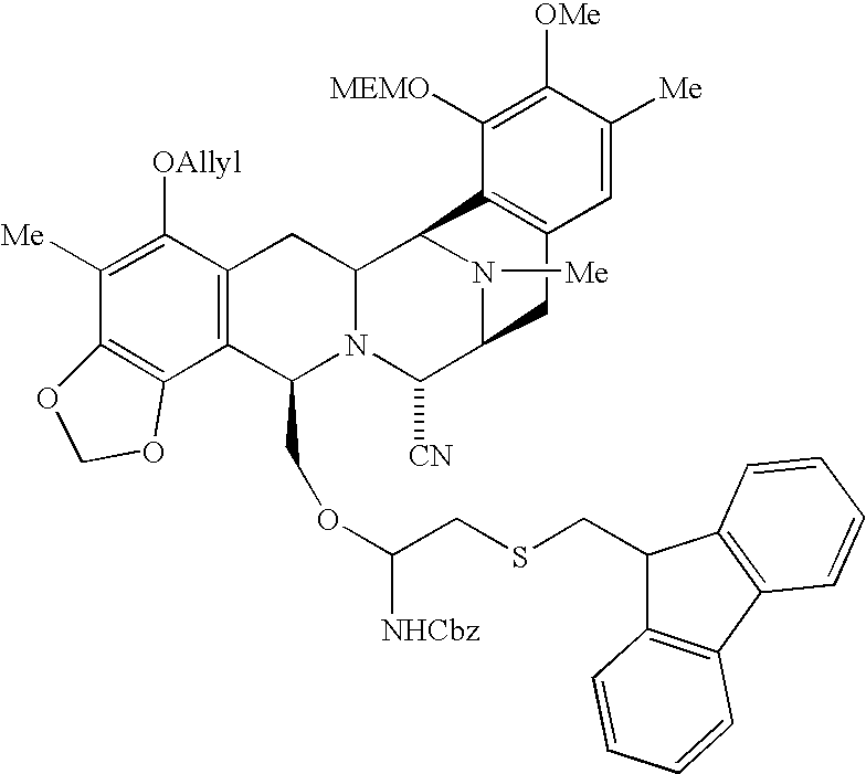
C1([Me])=C([OAllyl])C2=C(C(COC(CSCC3C4=C(C5=C3C=CC=C5)C=CC=C4)[NHCbz])N3C(C2)C2N([Me])C(C3[CN])CC3=C2C([MEMO])=C([OMe])C([Me])=C3)C2=C1OCO2
